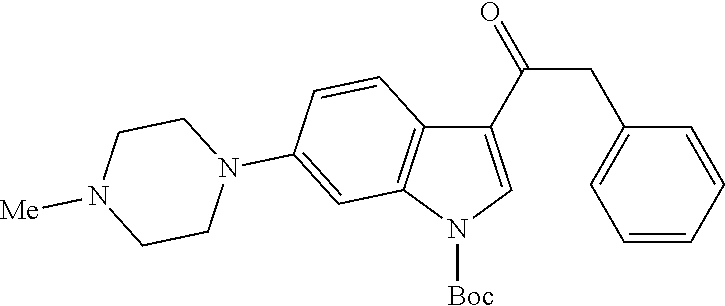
C1(C(CC2=CC=CC=C2)=O)=CN([Boc])C2=C1C=CC(N1CCN([Me])CC1)=C2
